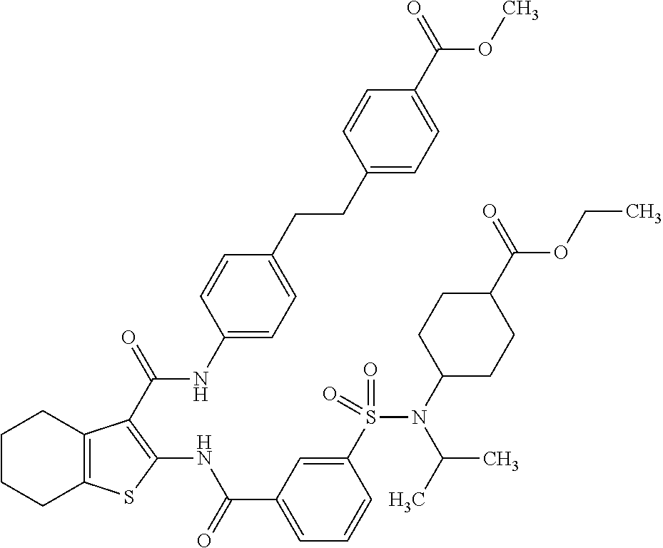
C1(CCC2=CC=C(NC(=O)C3=C(NC(C4=CC=CC(S(N(C5CCC(C(=O)OCC)CC5)C(C)C)(=O)=O)=C4)=O)SC4=C3CCCC4)C=C2)=CC=C(C(=O)OC)C=C1
